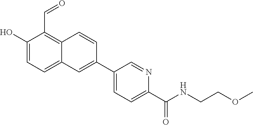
OC1=CC=C2C(=C1C=O)C=CC(C1=CC=C(C(NCCOC)=O)N=C1)=C2
